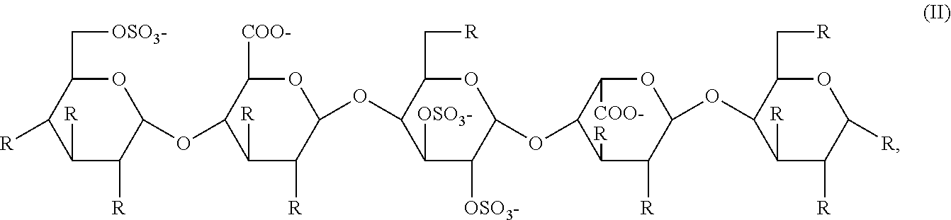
C1(C[OSO3-])OC(OC2C([COO-])OC(OC3C([OSO3-])C([OSO3-])C(OC4C([COO-])OC(OC5C(C[R])OC([R])C([R])C5[R])C([R])C4[R])OC3C[R])C([R])C2[R])C([R])C([R])C1[R]
